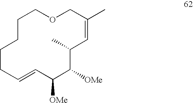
C1=CC([OMe])C([OMe])C(C)C=C(C)COCCCCC1
